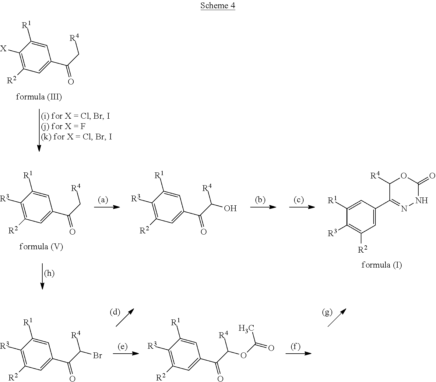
C1([R1])=CC(C(C[R4])=O)=CC([R2])=C1[X].C1([R1])=CC(C(C[R4])=O)=CC([R2])=C1[R3].C1([R1])=CC(C2=NNC(=O)OC2[R4])=CC([R2])=C1[R3].C1([R1])=CC(C(C([R4])O)=O)=CC([R2])=C1[R3].C1([R1])=CC(C(C([R4])Br)=O)=CC([R2])=C1[R3].C1([R1])=CC(C(C([R4])OC(C)=O)=O)=CC([R2])=C1[R3]
